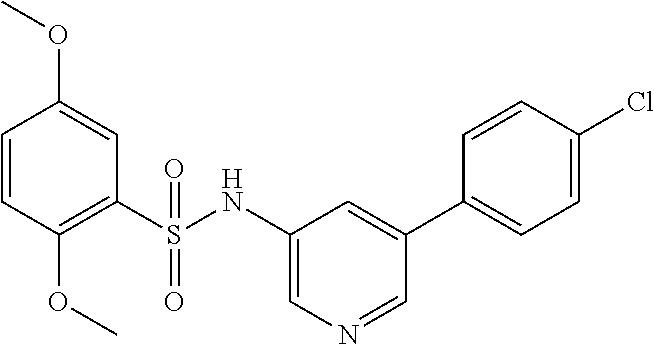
C1=CC(OC)=C(S(NC2=CN=CC(C3=CC=C(Cl)C=C3)=C2)(=O)=O)C=C1OC
